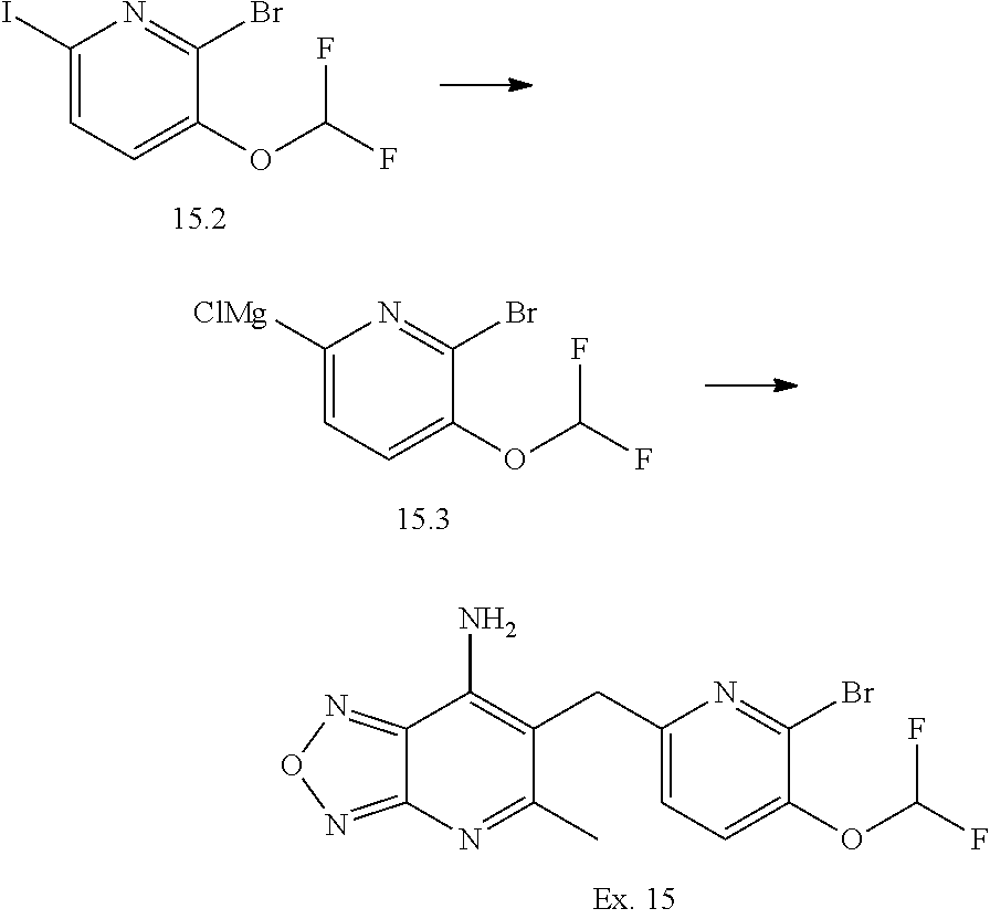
C1(I)=CC=C(OC(F)F)C(Br)=N1.C1([ClMg])=CC=C(OC(F)F)C(Br)=N1.C(C1=C(N)C2=NON=C2N=C1C)C1=CC=C(OC(F)F)C(Br)=N1
